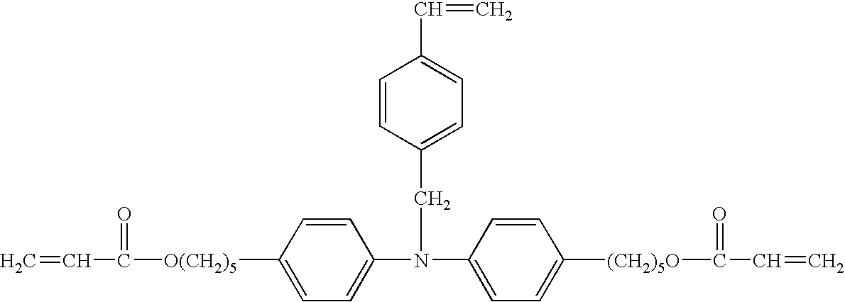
C1=C(N(CC2=CC=C(C=C)C=C2)C2=CC=C([(CH2)5O]C(=O)C=C)C=C2)C=CC([O(CH2)5]C(=O)C=C)=C1
